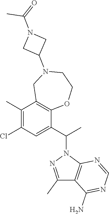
C1(C)=C(Cl)C=C(C(N2N=C(C)C3=C2N=CN=C3N)C)C2=C1CN(C1CN(C(C)=O)C1)CCO2
